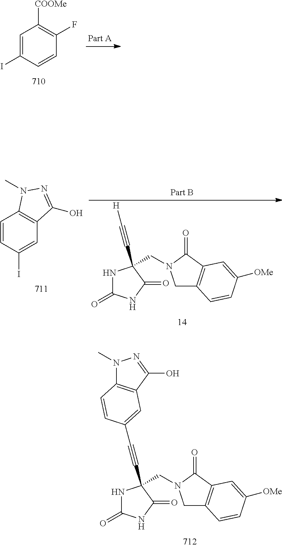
C1=C(I)C=CC(F)=C1[COOMe].N1C(=O)NC(=O)C1(CN1CC2=C(C1=O)C=C([OMe])C=C2)C#C[H].C1=CC(I)=CC2=C1N(C)N=C2O.N1C(=O)NC(=O)C1(CN1CC2=C(C1=O)C=C([OMe])C=C2)C#CC1=CC2=C(C=C1)N(C)N=C2O
